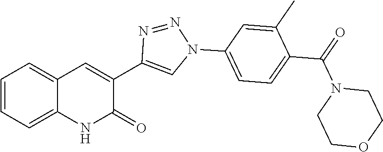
C1=CC=C2C(=C1)C=C(C1=CN(C3=CC=C(C(=O)N4CCOCC4)C(C)=C3)N=N1)C(=O)N2
